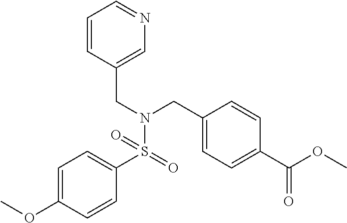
C1=CC(CN(S(C2=CC=C(OC)C=C2)(=O)=O)CC2=CC=C(C(=O)OC)C=C2)=CN=C1
